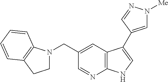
C1=NC2=C(C=C1CN1CCC3=C1C=CC=C3)C(C1=CN([Me])N=C1)=CN2
